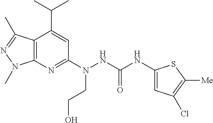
C12=C(N=C(N(CCO)NC(NC3=CC(Cl)=C([Me])S3)=O)C=C1C(C)C)N(C)N=C2C
